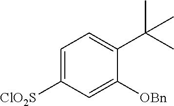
C1=C([ClO2S])C=C([OBn])C(C(C)(C)C)=C1
